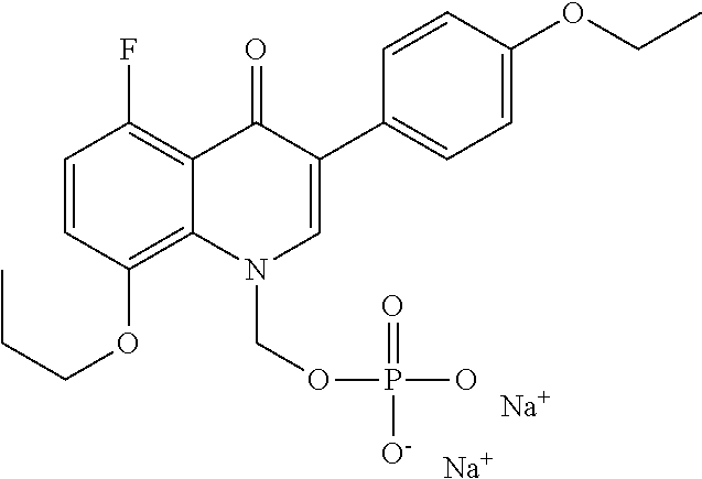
C1=CC(OCCC)=C2C(=C1F)C(=O)C(C1=CC=C(OCC)C=C1)=CN2COP(O)(=O)[O-].[Na].[Na]
